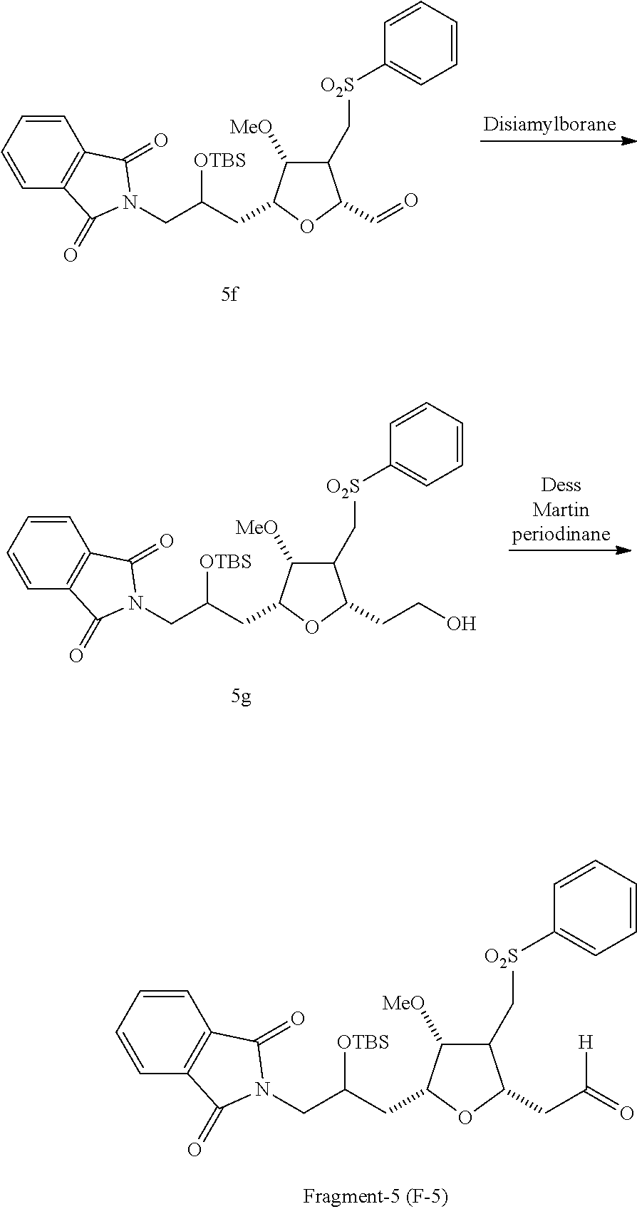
C1(C[O2S]C2=CC=CC=C2)C([MeO])C(CC(CN2C(=O)C3=C(C=CC=C3)C2=O)[OTBS])OC1C=O.C1(C[O2S]C2=CC=CC=C2)C([MeO])C(CC(CN2C(=O)C3=C(C=CC=C3)C2=O)[OTBS])OC1CCO.C1(C[O2S]C2=CC=CC=C2)C([MeO])C(CC(CN2C(=O)C3=C(C=CC=C3)C2=O)[OTBS])OC1CC(=O)[H]
